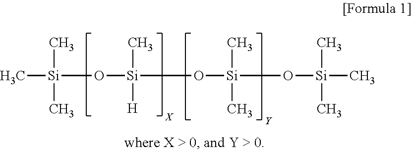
C[Si](O[Si](C)([H])O[Si](C)(C)O[Si](C)(C)C)(C)C
